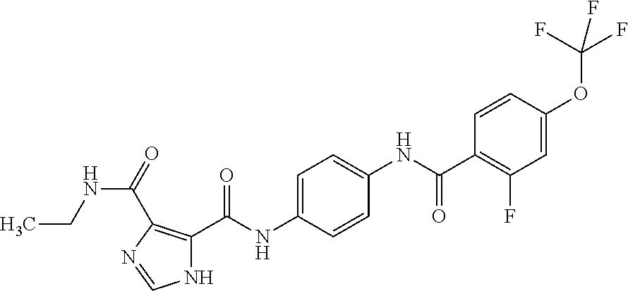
N1C(C(NC2=CC=C(NC(C3=C(F)C=C(OC(F)(F)F)C=C3)=O)C=C2)=O)=C(C(=O)NCC)N=C1
